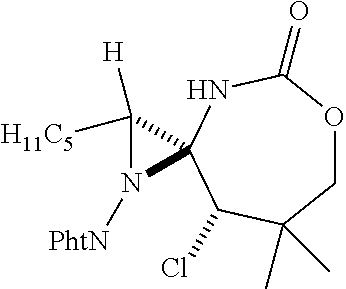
C12(C([H])([H11C5])N1[PhtN])C(Cl)C(C)(C)COC(=O)N2
